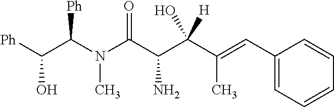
[Ph]C(C(N(C(C(C(O)([H])C(=CC1=CC=CC=C1)C)N)=O)C)[Ph])O
